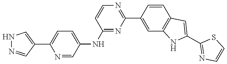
C1(C2=NC=CC(NC3=CC=C(C4=CNN=C4)N=C3)=N2)=CC2=C(C=C1)C=C(C1=NC=CS1)N2
